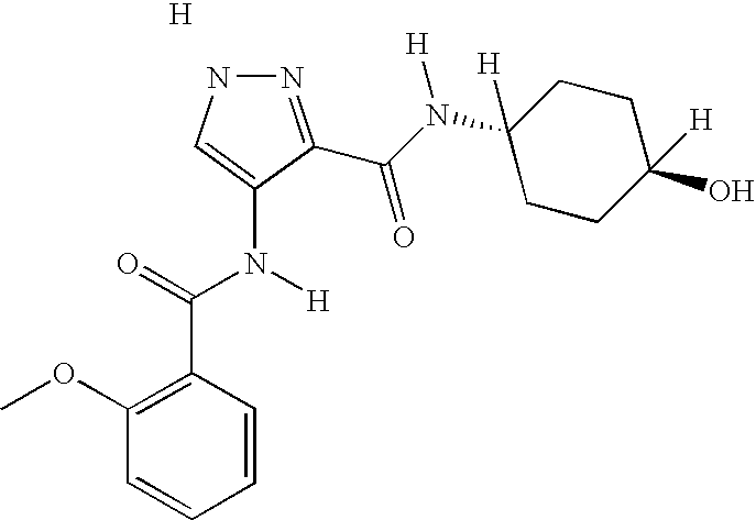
C1=CC(C(=O)N([H])C2=CNN=C2C(N(C2([H])CCC(O)([H])CC2)[H])=O)=C(OC)C=C1.[H]
